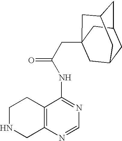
C1NCC2=C(C1)C(NC(=O)CC13CC4CC(CC(C1)C4)C3)=NC=N2
